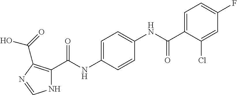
C1=C(C(NC2=CC=C(NC(=O)C3=C(C(O)=O)N=CN3)C=C2)=O)C(Cl)=CC(F)=C1
